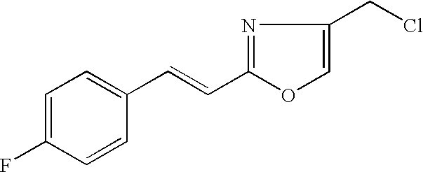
C1=C(F)C=CC(C=CC2=NC(CCl)=CO2)=C1
